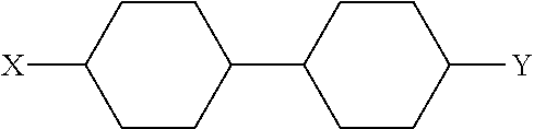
C1(C2CCC([Y])CC2)CCC([X])CC1
